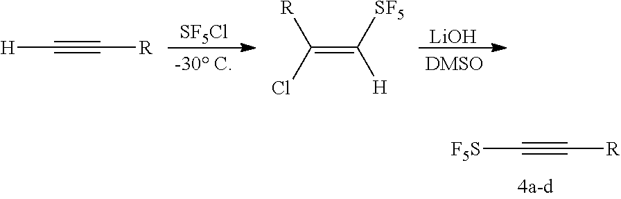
[SF5Cl].[LiOH].[H]C#C[R].C(=C([SF5])[H])(Cl)[R].[F5S]C#C[R]
